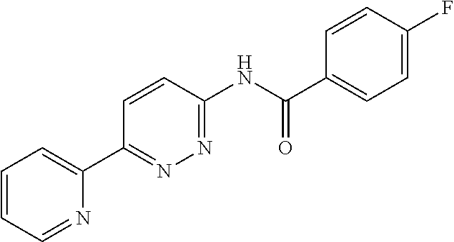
C1=CC=NC(C2=NN=C(NC(=O)C3=CC=C(F)C=C3)C=C2)=C1
